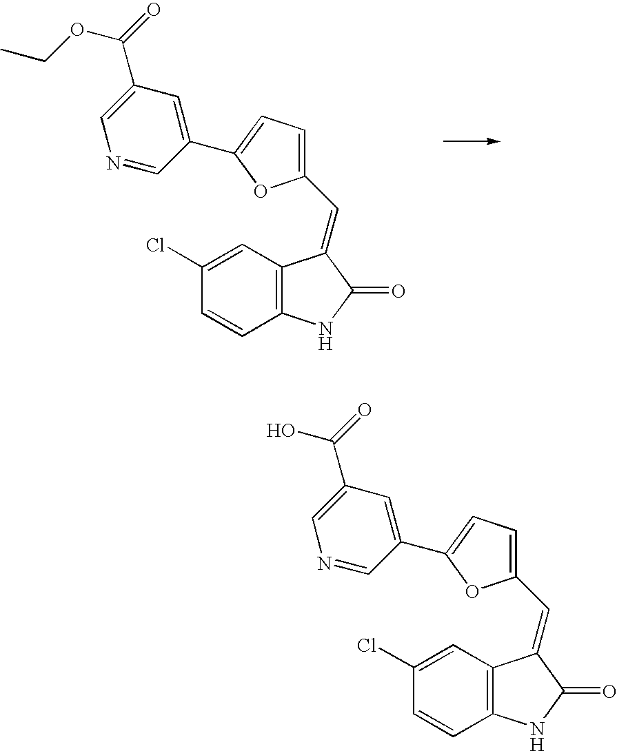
C1(Cl)=CC2=C(C=C1)NC(=O)C2=CC1=CC=C(C2=CC(C(=O)OCC)=CN=C2)O1.C1(Cl)=CC2=C(C=C1)NC(=O)C2=CC1=CC=C(C2=CC(C(=O)O)=CN=C2)O1
